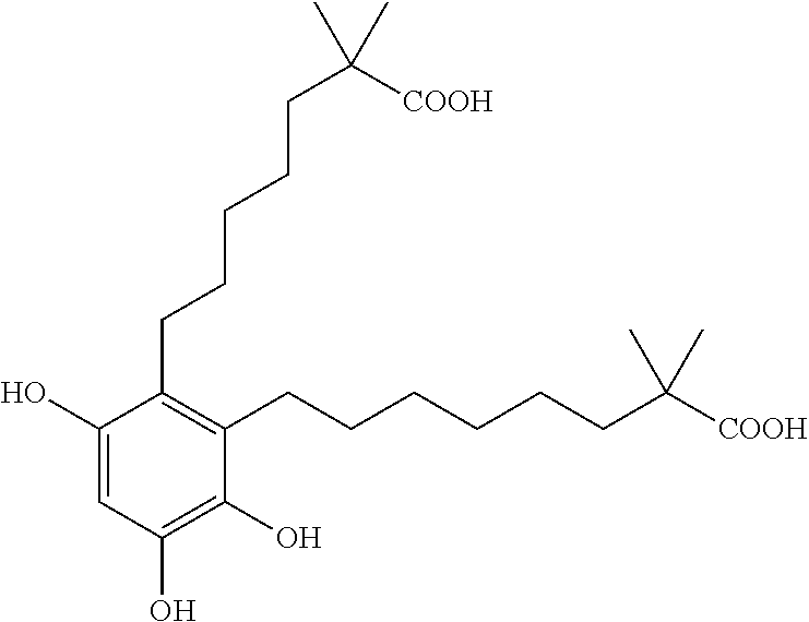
C1(O)=CC(O)=C(O)C(CCCCCCC([COOH])(C)C)=C1CCCCCC([COOH])(C)C
